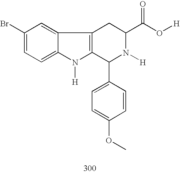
C1(Br)=CC=C2C(=C1)C1=C(N2[H])C(C2=CC=C(OC)C=C2)N([H])C(C(O[H])=O)C1
